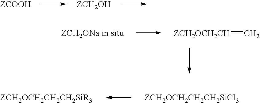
[ZCH2OCH2CH]=C
